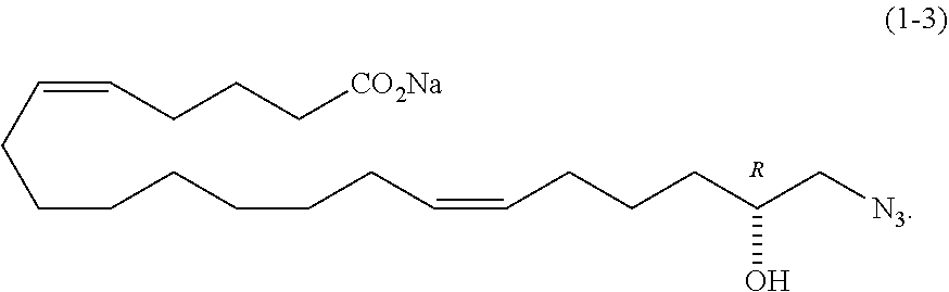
C(CCCCCCCC=CCCCC(C[N3])O)=CCCC[CO2Na].[R]
